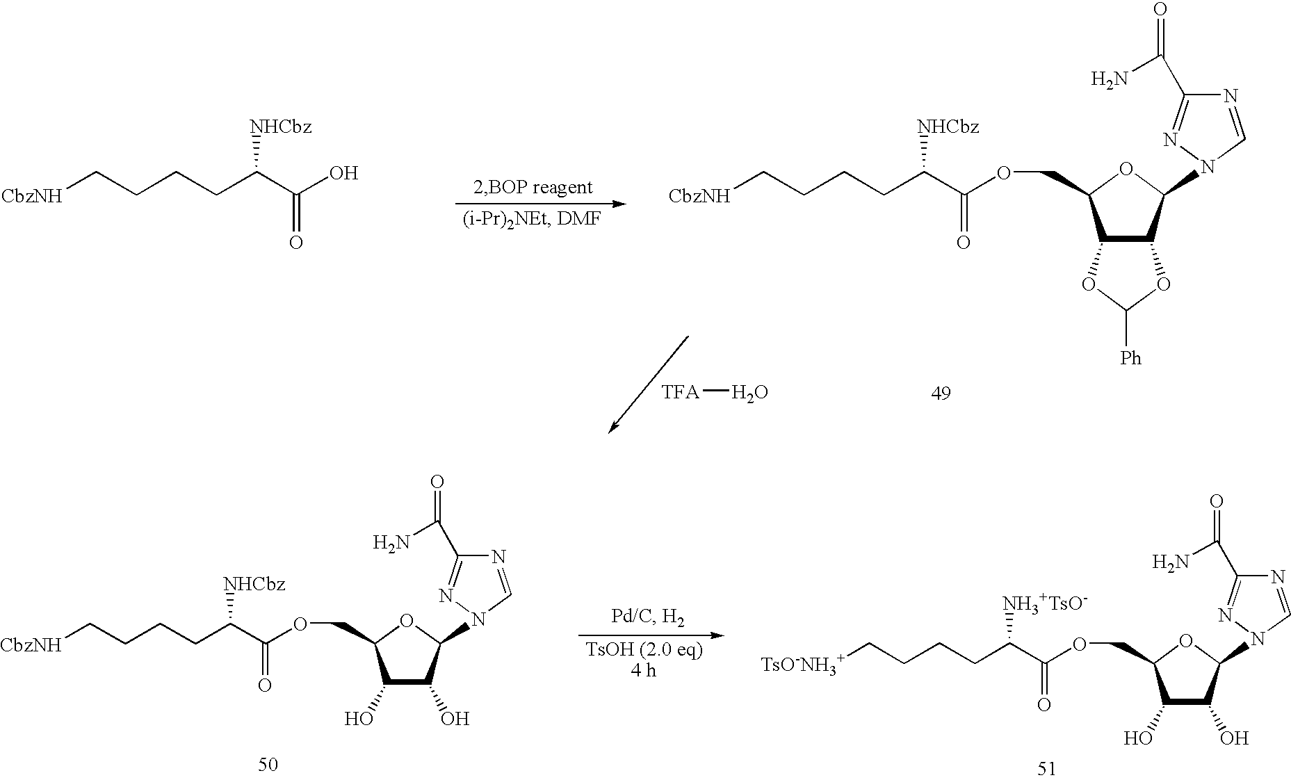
N1=CN(C2C3C(C(COC(C(CCCC[CbzNH])[NHCbz])=O)O2)OC([Ph])O3)N=C1C(N)=O.C(C(CCCC[CbzNH])[NHCbz])(=O)O.[TFA]O.N1=CN(C2C(O)C(O)C(COC(C(CCCC[CbzNH])[NHCbz])=O)O2)N=C1C(N)=O.N1=CN(C2C(O)C(O)C(COC(C(CCCC[TsO-NH3+])[NH3+TsO-])=O)O2)N=C1C(N)=O
